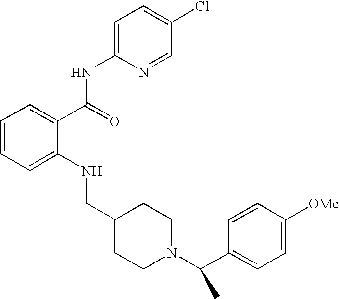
C1=CC=C(NCC2CCN(C(C3=CC=C([OMe])C=C3)C)CC2)C(C(NC2=CC=C(Cl)C=N2)=O)=C1
